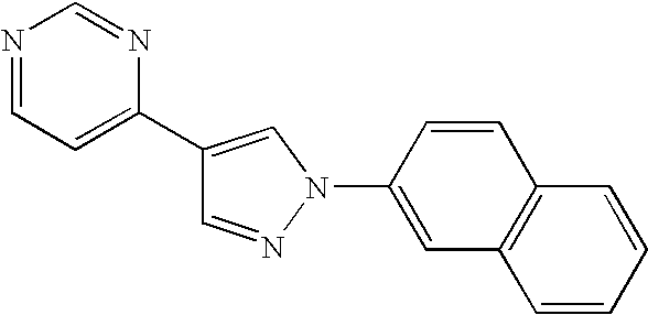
C1=NN(C2=CC3=C(C=C2)C=CC=C3)C=C1C1=CC=NC=N1
